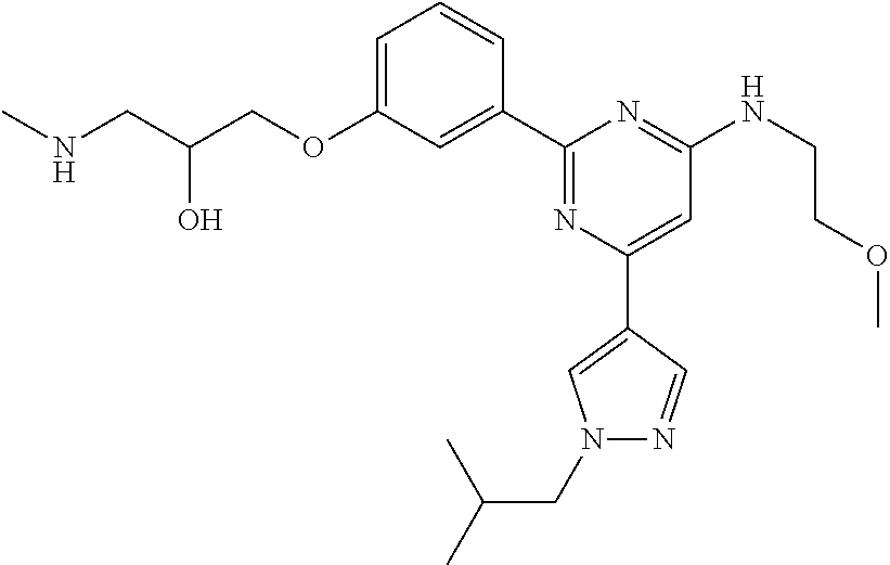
C1=C(OCC(CNC)O)C=C(C2=NC(C3=CN(CC(C)C)N=C3)=CC(NCCOC)=N2)C=C1
